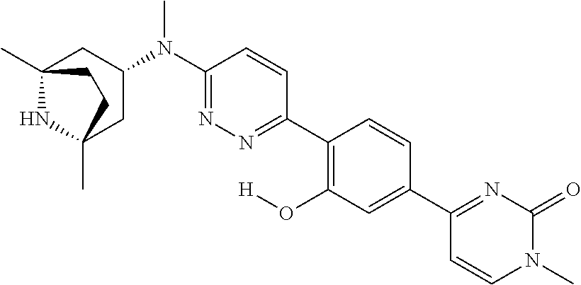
C12(C)NC(C)(CC(N(C3=NN=C(C4=C(O[H])C=C(C5=NC(=O)N(C)C=C5)C=C4)C=C3)C)C1)CC2
